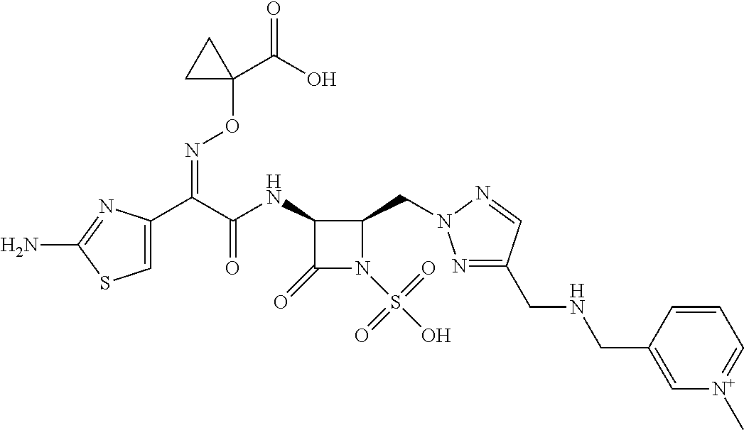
C1=C(C(C(NC2C(=O)N(S(O)(=O)=O)C2CN2N=C(CNCC3=C[N+](C)=CC=C3)C=N2)=O)=NOC2(C(=O)O)CC2)N=C(N)S1
